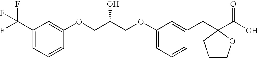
C1(C(F)(F)F)=CC=CC(OCC(COC2=CC=CC(CC3(C(O)=O)CCCO3)=C2)O)=C1
